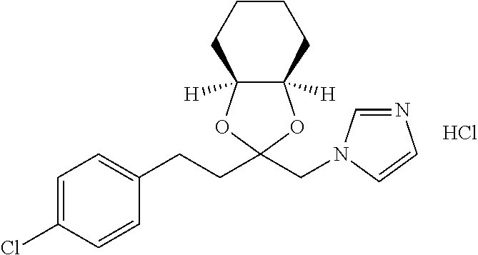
C1=C(Cl)C=CC(CCC2(CN3C=NC=C3)OC3([H])C([H])(O2)CCCC3)=C1.Cl
